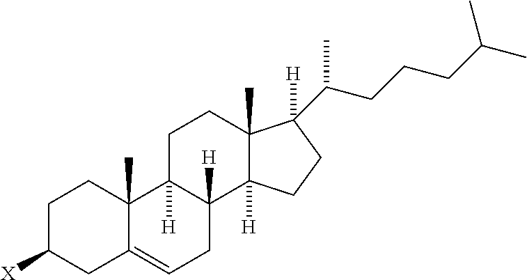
C1C([X])CC2=CCC3([H])C([H])(C2(C)C1)CCC1(C)C3([H])CCC1(C(CCCC(C)C)C)[H]
